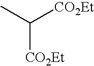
CC([CO2Et])[CO2Et]
